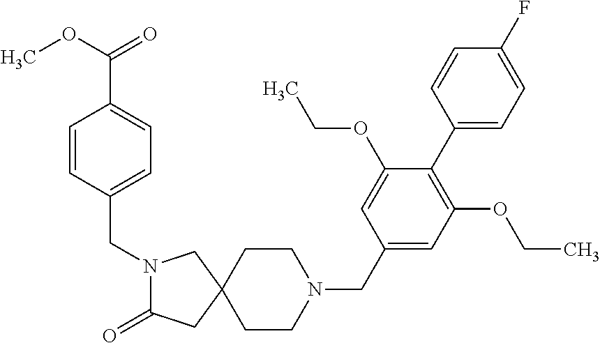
N1(CC2=CC=C(C(OC)=O)C=C2)C(=O)CC2(C1)CCN(CC1=CC(OCC)=C(C3=CC=C(F)C=C3)C(OCC)=C1)CC2
